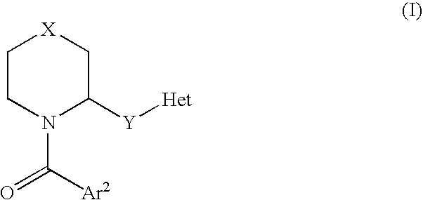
C1CN(C([Ar2])=O)C([Y][Het])C[X]1
